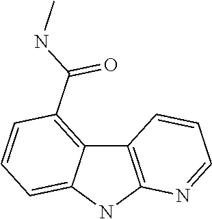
C12=C(C(NC)=O)C=CC=C1NC1=C2C=CC=N1
